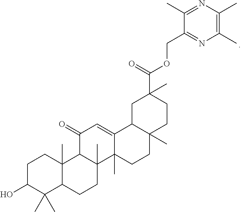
C1C(O)C(C)(C)C2C(C)(C1)C1C(C)(CC2)C2(C)C(=CC1=O)C1C(C)(CC2)CCC(C(=O)OCC2=NC(C)=C(C)N=C2C)(C)C1
